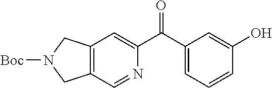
C12=C(C=NC(C(C3=CC=CC(O)=C3)=O)=C1)CN([Boc])C2
